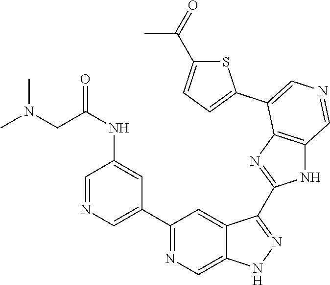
C1(C2=CN=CC(NC(=O)CN(C)C)=C2)=NC=C2C(=C1)C(C1=NC3=C(N1)C=NC=C3C1=CC=C(C(=O)C)S1)=NN2
